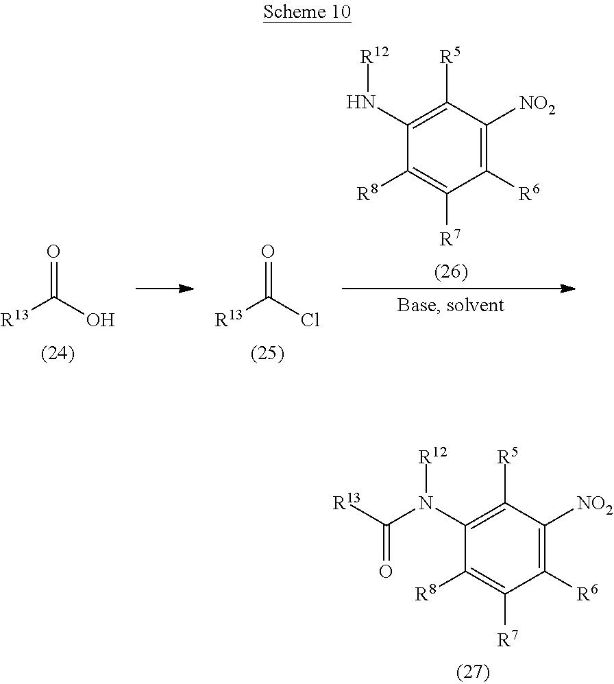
C1([R6])=C([NO2])C([R5])=C(N[R12])C([R8])=C1[R7].O=C(O)[R13].O=C(Cl)[R13].C1([R6])=C([NO2])C([R5])=C(N([R12])C([R13])=O)C([R8])=C1[R7]
